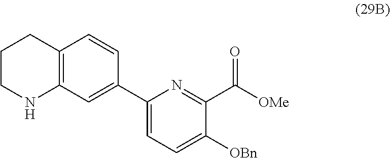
C1CNC2=C(C1)C=CC(C1=CC=C([OBn])C(C([OMe])=O)=N1)=C2
